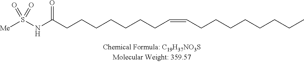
[Me]S(NC(CCCCCCCC=CCCCCCCCC)=O)(=O)=O
